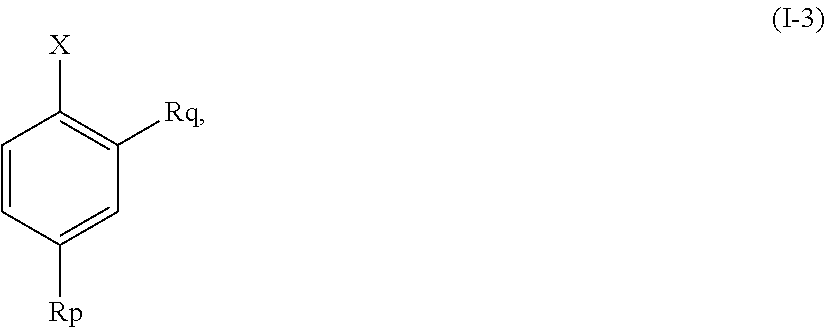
C1=CC([Rp])=CC([Rq])=C1[X]
